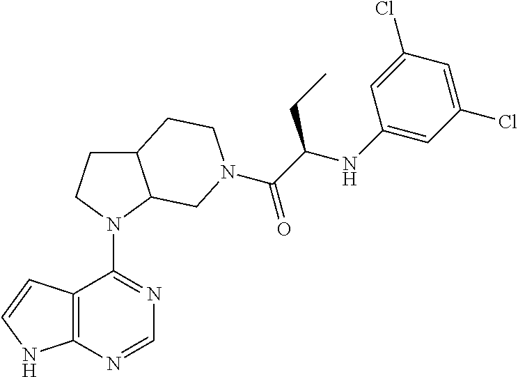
N1(C2=NC=NC3=C2C=CN3)C2C(CC1)CCN(C(C(NC1=CC(Cl)=CC(Cl)=C1)CC)=O)C2
